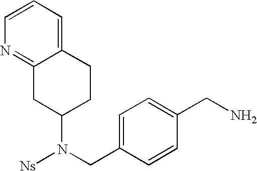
N(CC1=CC=C(CN)C=C1)(C1CCC2=CC=CN=C2C1)[Ns]
